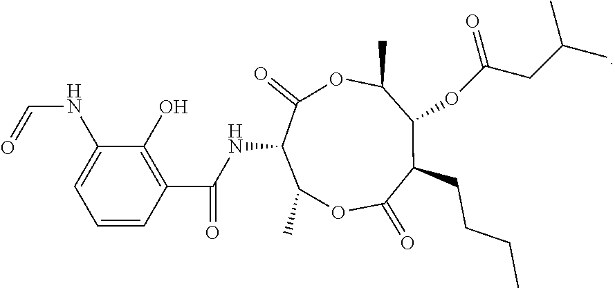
N(C1C(=O)OC(C)C(OC(CC(C)C)=O)C(CCCC)C(=O)OC1C)C(C1=C(O)C(NC=O)=CC=C1)=O
